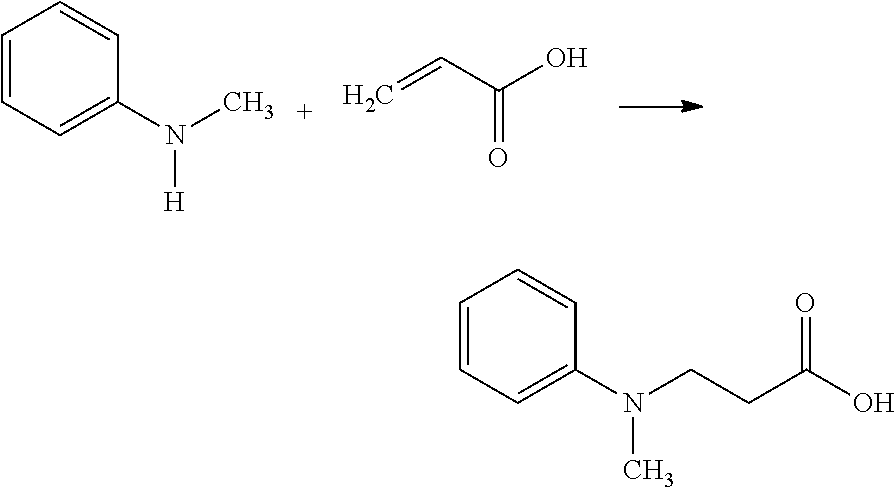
C1=CC=C(N(C)[H])C=C1.C=CC(O)=O.C1=CC=C(N(CCC(O)=O)C)C=C1
